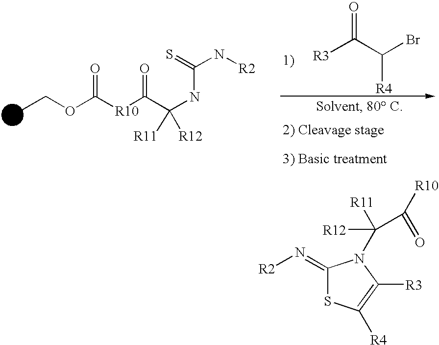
CCOC([R10]C(C(NC(N[R2])=S)([R12])[R11])=O)=O.[R3]C(C(Br)[R4])=O.C1(=N[R2])SC([R4])=C([R3])N1C([R12])([R11])C([R10])=O
